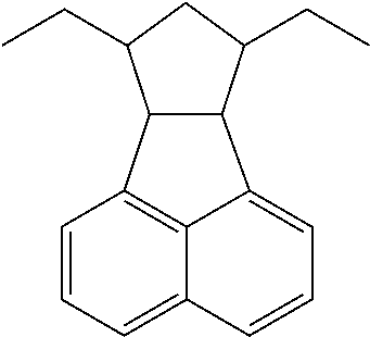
C1=CC=C2C3=C1C1C(C3=CC=C2)C(CC)CC1CC
